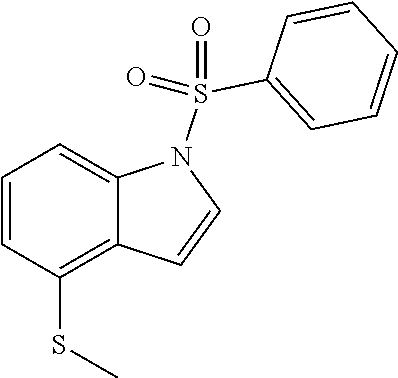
C1=CC(SC)=C2C(=C1)N(S(=O)(C1=CC=CC=C1)=O)C=C2
